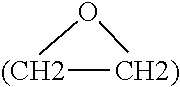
[(CH2]1[CH2)]O1
